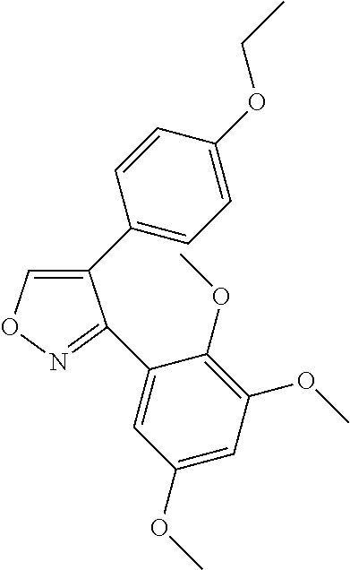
C1(C2=CC=C(OCC)C=C2)=CON=C1C1=CC(OC)=CC(OC)=C1OC
